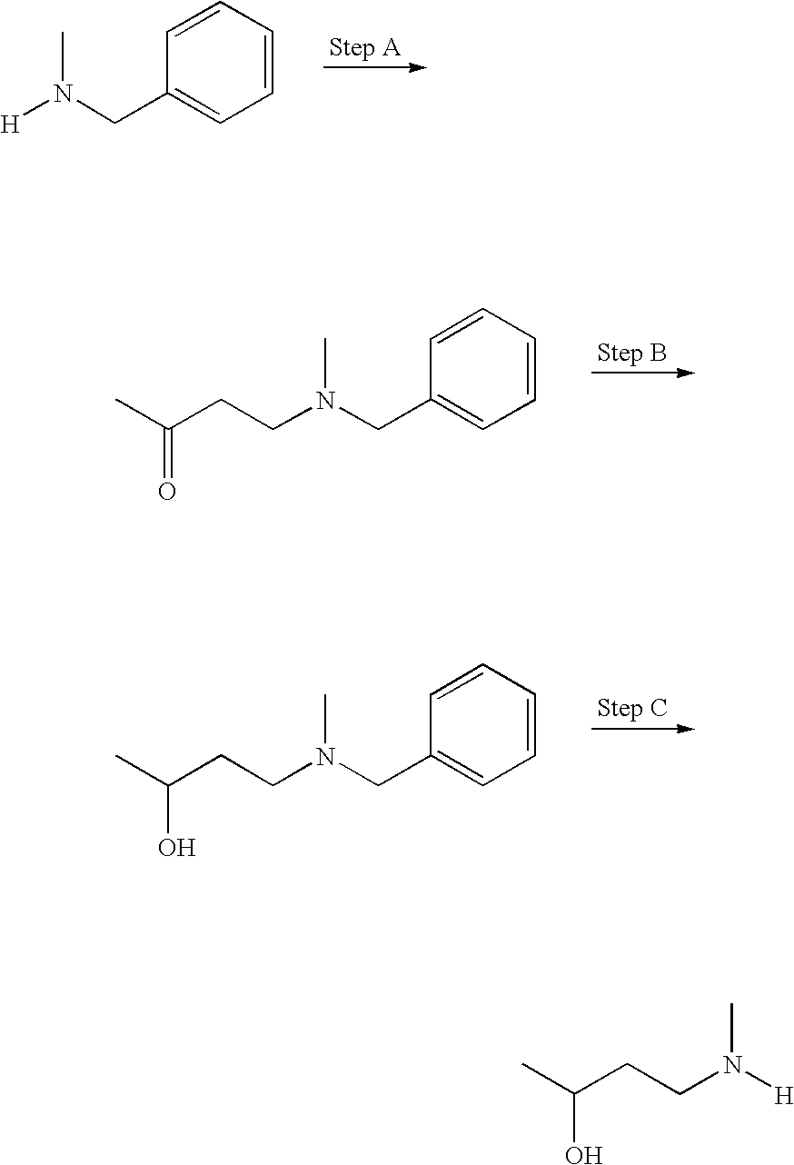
N(CC1=CC=CC=C1)([H])C.C1=CC(CN(CCC(C)=O)C)=CC=C1.C1=CC(CN(CCC(C)O)C)=CC=C1.[H]N(CCC(C)O)C
